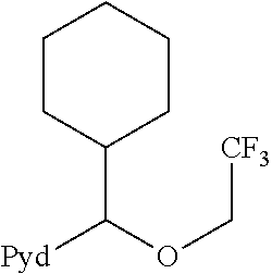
C1(C(OC[CF3])[Pyd])CCCCC1
